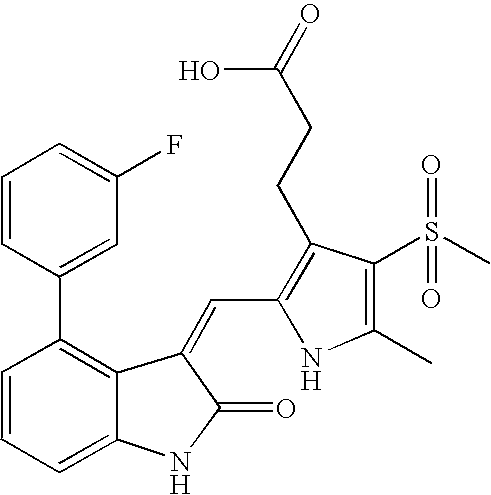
N1C(C=C2C(=O)NC3=CC=CC(C4=CC(F)=CC=C4)=C32)=C(CCC(O)=O)C(S(C)(=O)=O)=C1C
